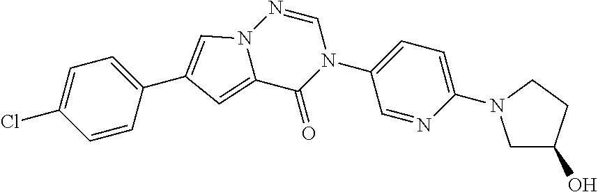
C1=C(Cl)C=CC(C2=CN3C(=C2)C(=O)N(C2=CC=C(N4CC(O)CC4)N=C2)C=N3)=C1
